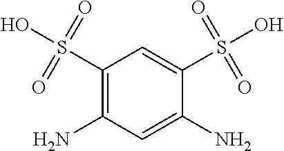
C1(N)=C(S(O)(=O)=O)C=C(S(O)(=O)=O)C(N)=C1
